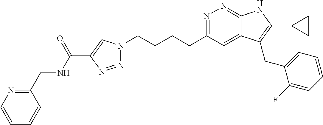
N1=C(CCCCN2N=NC(C(NCC3=NC=CC=C3)=O)=C2)C=C2C(=N1)NC(C1CC1)=C2CC1=CC=CC=C1F
